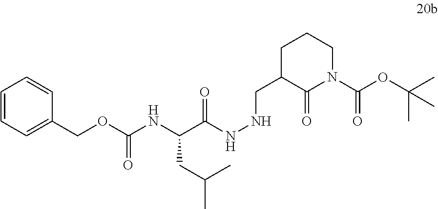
C(C(NNCC1CCCN(C(OC(C)(C)C)=O)C1=O)=O)(NC(OCC1=CC=CC=C1)=O)CC(C)C
